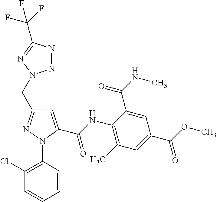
N1=NC(C(F)(F)F)=NN1CC1=NN(C2=C(Cl)C=CC=C2)C(C(NC2=C(C)C=C(C(OC)=O)C=C2C(NC)=O)=O)=C1
